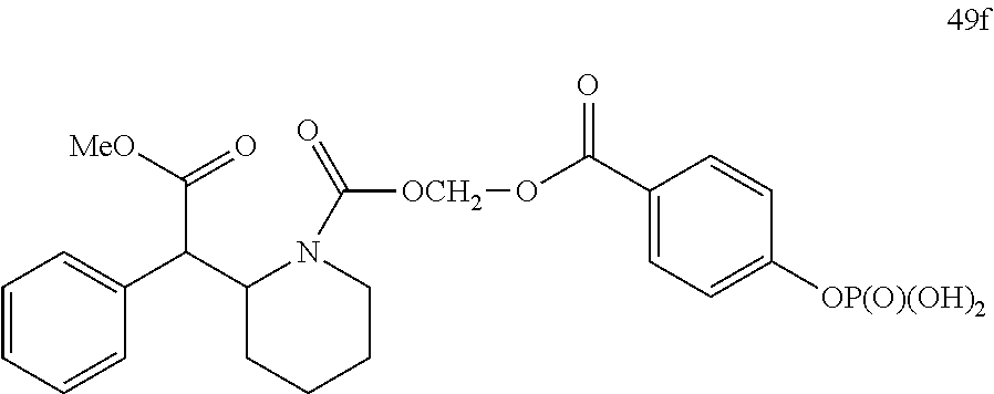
C1=CC=CC(C(C2CCCCN2C([OCH2]OC(C2=CC=C([OP(O)(OH)2])C=C2)=O)=O)C([MeO])=O)=C1
